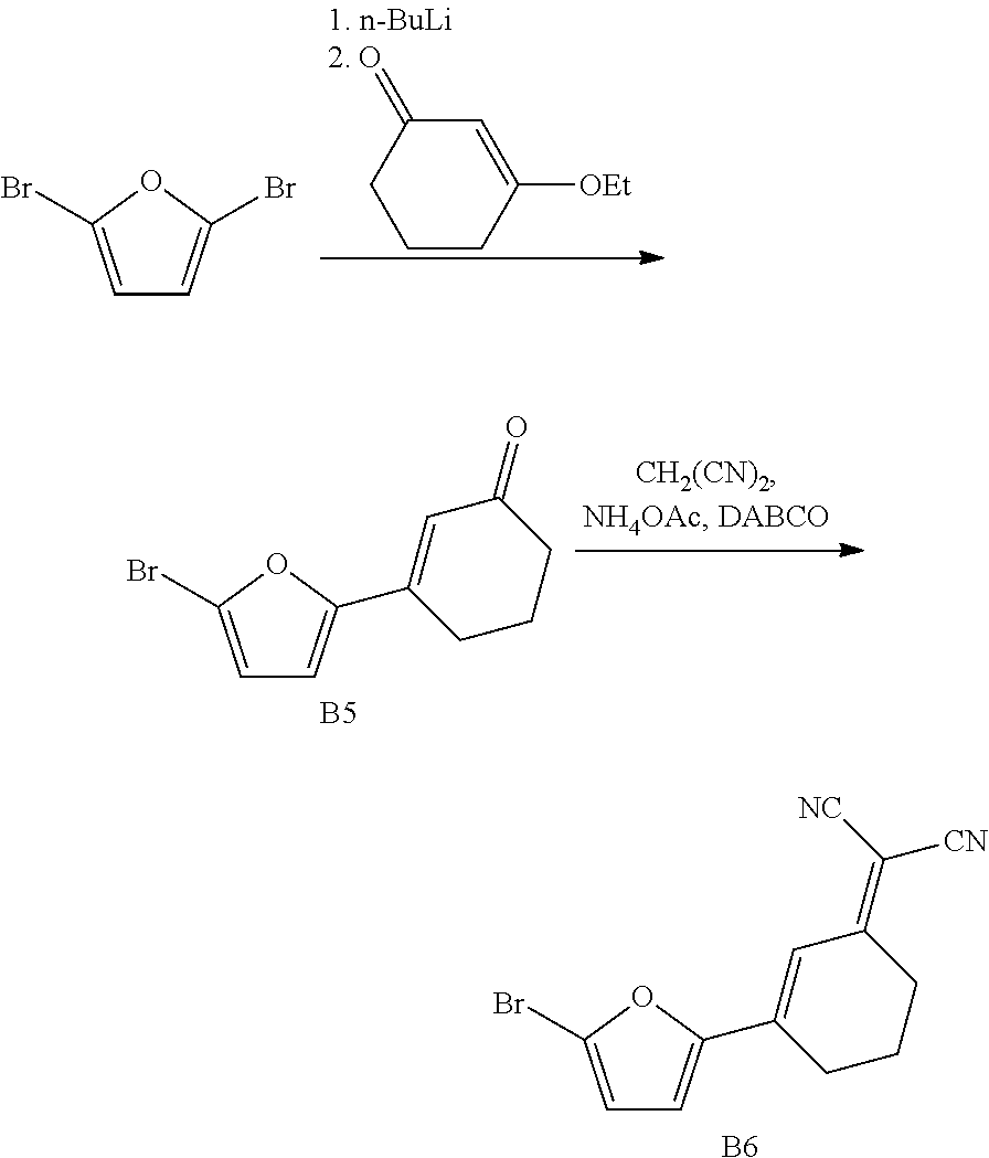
C1=C([OEt])CCCC1=O.C1=C(Br)OC(Br)=C1.C1=C(Br)OC(C2=CC(=O)CCC2)=C1.[B5].C1=C(Br)OC(C2=CC(=C([CN])[NC])CCC2)=C1.[B6]
